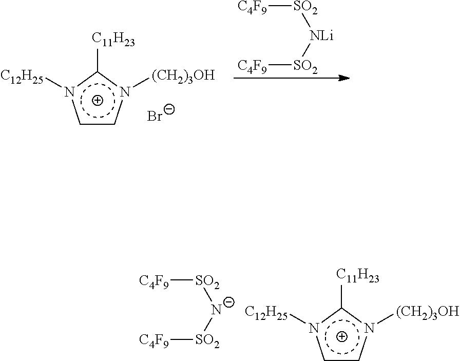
[SO2]([NLi][SO2][C4F9])[C4F9].c1cn([(CH2)3OH])c([C11H23])n1[C12H25].[Br-].[SO2]([N-][SO2][C4F9])[C4F9].c1cn([(CH2)3OH])c([C11H23])n1[C12H25]
